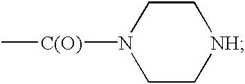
C1C[NH]CCN1[C(O)]C
